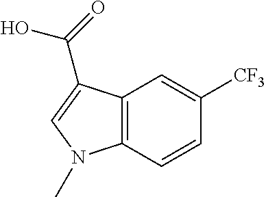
C12=C(C=CC([CF3])=C1)N(C)C=C2C(O)=O
